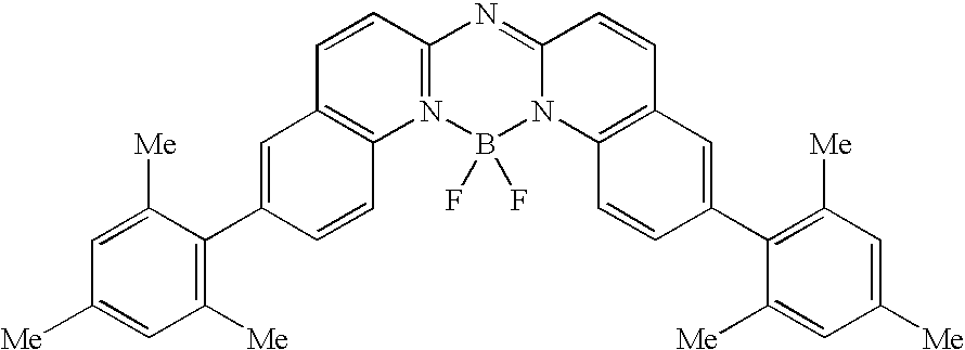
C1=CC2=N(C3=C1C=C(C1=C([Me])C=C([Me])C=C1[Me])C=C3)B(F)(F)N1C(=N2)C=CC2=C1C=CC(C1=C([Me])C=C([Me])C=C1[Me])=C2
